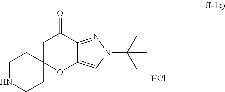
C1C2(OC3=CN(C(C)(C)C)N=C3C1=O)CCNCC2.Cl
